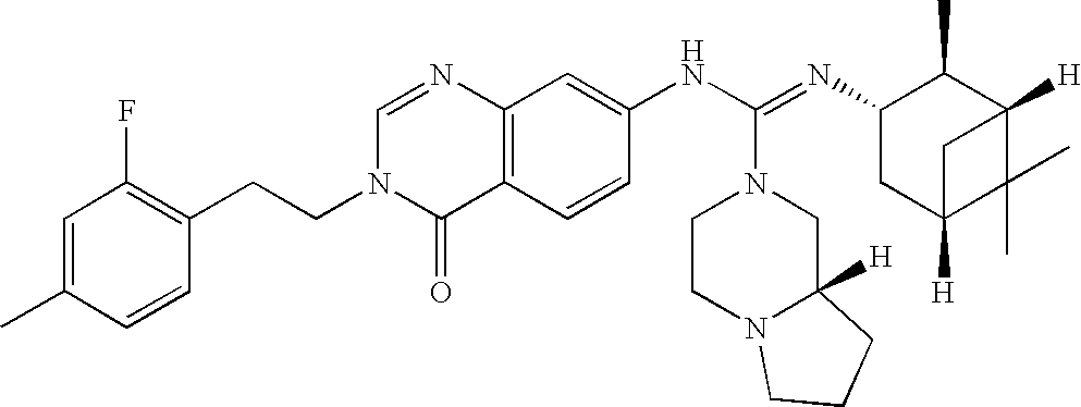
N1(CCC2=C(F)C=C(C)C=C2)C=NC2=C(C1=O)C=CC(NC(=NC1CC3([H])C(C)(C)C([H])(C1C)C3)N1CCN3C([H])(C1)CCC3)=C2
